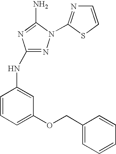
N1=C(NC2=CC(OCC3=CC=CC=C3)=CC=C2)N=C(N)N1C1=NC=CS1
